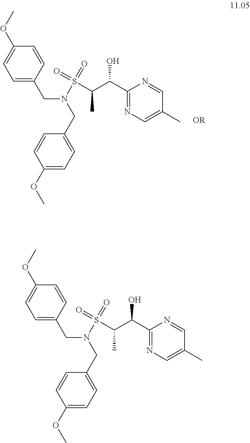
C1(OC)=CC=C(CN(CC2=CC=C(OC)C=C2)S(=O)(C(C(C2=NC=C(C)C=N2)O)C)=O)C=C1.C1(OC)=CC=C(CN(CC2=CC=C(OC)C=C2)S(=O)(C(C(C2=NC=C(C)C=N2)O)C)=O)C=C1
